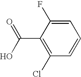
C1=C(F)C(C(=O)O)=C(Cl)C=C1
